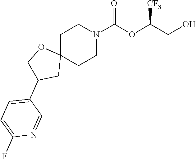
C1C2(CCN(C(OC(CO)[CF3])=O)C1)OCC(C1=CC=C(F)N=C1)C2
